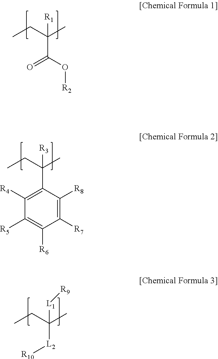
CCC(C)(C(O[R2])=O)[R1].CCC(C)(C1=C([R4])C([R5])=C([R6])C([R7])=C1[R8])[R3].CCC(C)([L2][R10])[L1][R9]
